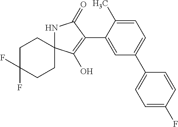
C1C(F)(F)CCC2(C1)NC(=O)C(C1=CC(C3=CC=C(F)C=C3)=CC=C1C)=C2O
